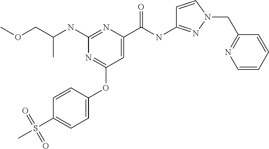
C(C)(COC)NC1=NC(C(NC2=NN(CC3=NC=CC=C3)C=C2)=O)=CC(OC2=CC=C(S(C)(=O)=O)C=C2)=N1
